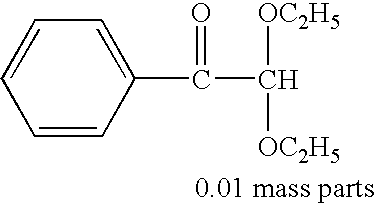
C1=CC(C(=O)C([OC2H5])[OC2H5])=CC=C1
